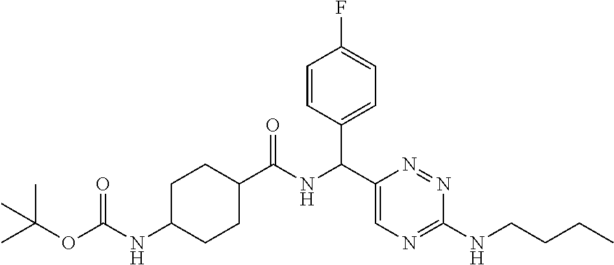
CC(OC(NC1CCC(C(NC(C2=CC=C(F)C=C2)C2=CN=C(NCCCC)N=N2)=O)CC1)=O)(C)C
